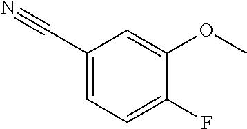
C1=C(C#N)C=C(OC)C(F)=C1
